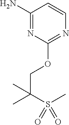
C1(N)=NC(OCC(S(C)(=O)=O)(C)C)=NC=C1
